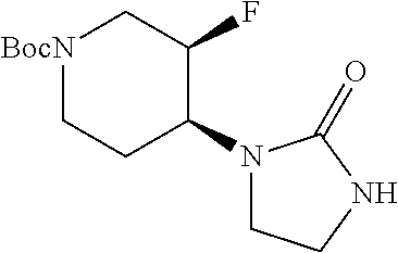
[BocN]1CCC(N2CCNC2=O)C(F)C1
